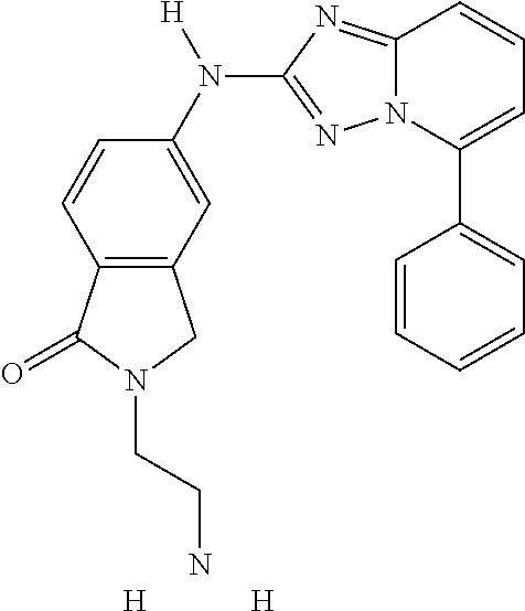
C1=CC=CC=C1C1=CC=CC2=NC(N(C3=CC4=C(C=C3)C(=O)N(CCN)C4)[H])=NN12.[H].[H]
